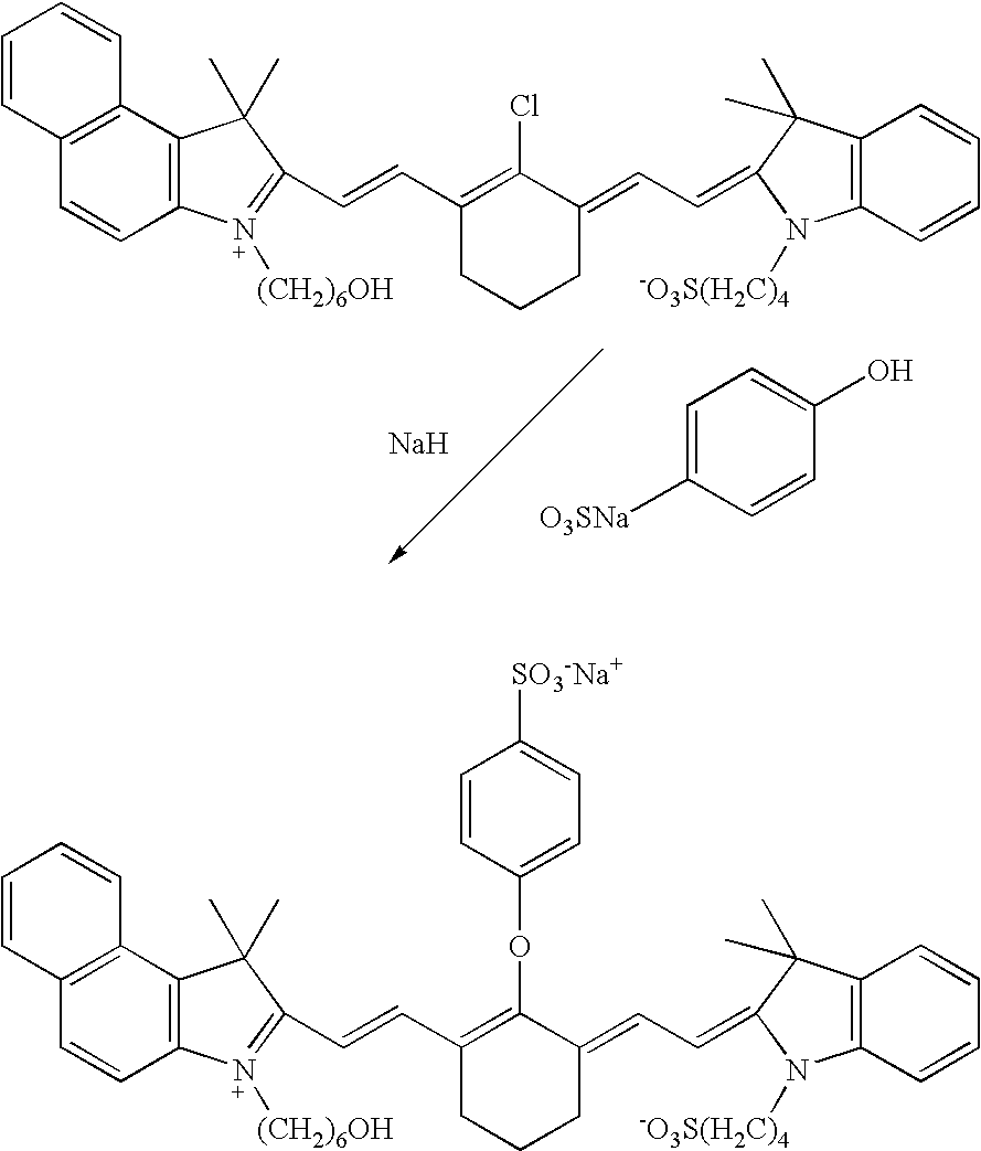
C12=C(C3=C(C=C1)N([(CH2)6OH])=C(C=CC1=C(OC4=CC=C([SO3-Na+])C=C4)C(=CC=C4C(C)(C)C5=C(N4[-O3S(H2C)4])C=CC=C5)CCC1)C3(C)C)C=CC=C2.C12=C(C3=C(C=C1)N([(CH2)6OH])=C(C=CC1=C(Cl)C(=CC=C4C(C)(C)C5=C(N4[-O3S(H2C)4])C=CC=C5)CCC1)C3(C)C)C=CC=C2.C1=C([O3SNa])C=CC(O)=C1.[Na]
